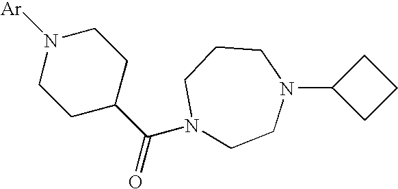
C(N1CCN(C2CCC2)CCC1)(C1CCN([Ar])CC1)=O
